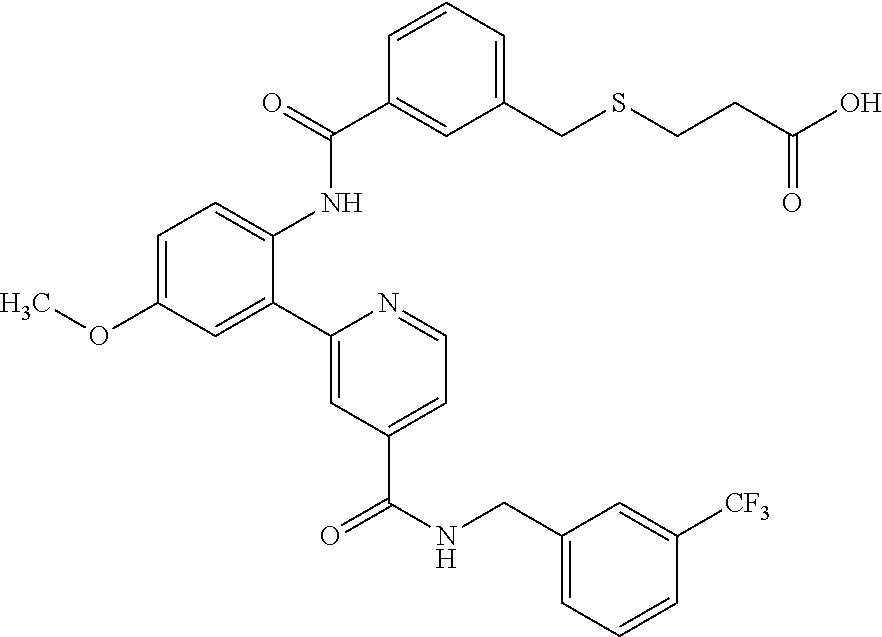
C1=C(OC)C=C(C2=CC(C(NCC3=CC=CC([CF3])=C3)=O)=CC=N2)C(NC(C2=CC(CSCCC(O)=O)=CC=C2)=O)=C1
